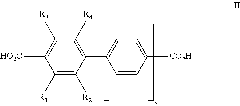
C1(C)=C(C)C(C)=C(C)C(C2=CC=C(C)C=C2)=C1C.[R3].[R4].[R1].[R2].[HO2C].[CO2H]
